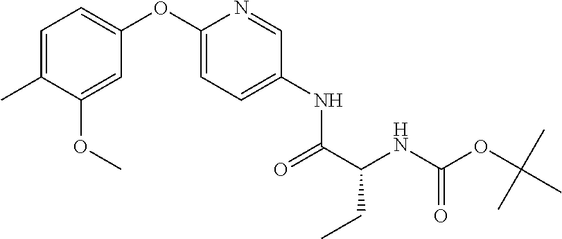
C1=C(C)C(OC)=CC(OC2=CC=C(NC(C(NC(=O)OC(C)(C)C)CC)=O)C=N2)=C1
